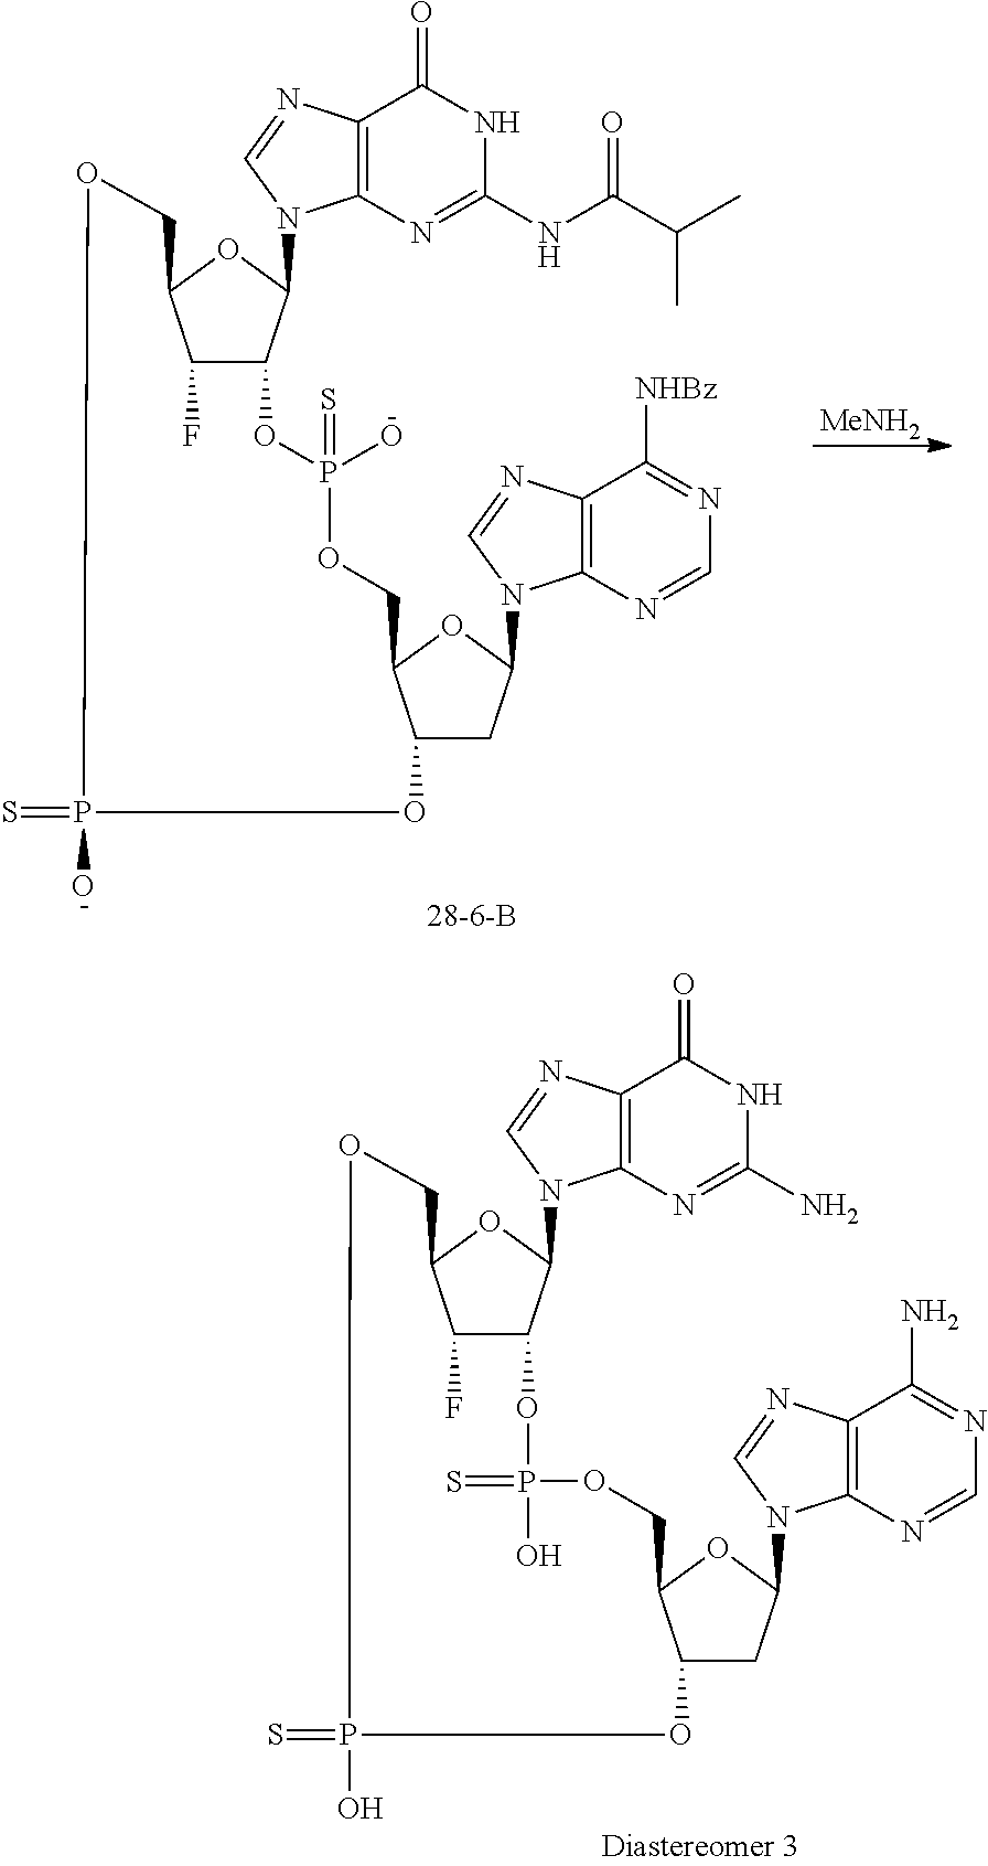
C12CC(N3C4=C(N=C3)C(N)=NC=N4)OC1COP(=S)(O)OC1C(F)C(OC1N1C3=C(N=C1)C(=O)NC(N)=N3)COP(O)(=S)O2.C12CC(N3C4=C(N=C3)C([NHBz])=NC=N4)OC1COP(O)(=S)OC1C(F)C(OC1N1C3=C(N=C1)C(=O)NC(NC(=O)C(C)C)=N3)COP(O)(=S)O2.[-].[MeNH2].[-]
